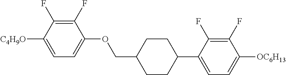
C1(F)=C(F)C([C4H9O])=CC=C1OCC1CCC(C2=CC=C([OC6H13])C(F)=C2F)CC1
